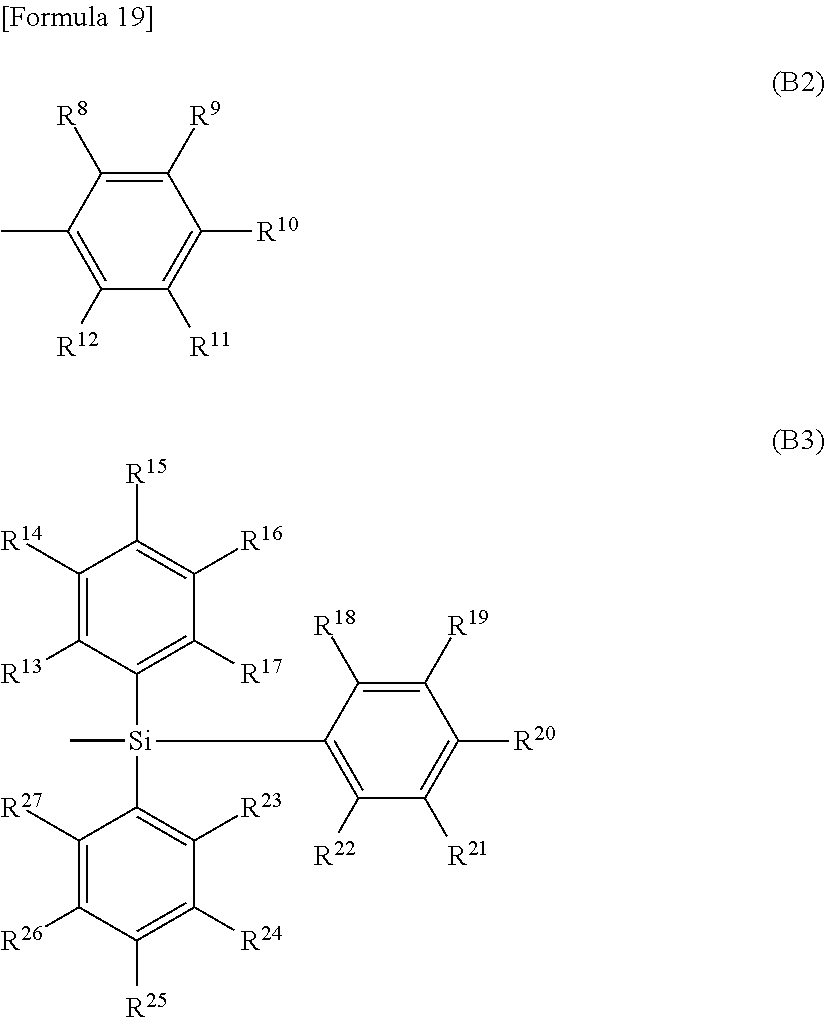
C1([R9])=C([R8])C(C)=C([R12])C([R11])=C1[R10].C1([R19])=C([R18])C([Si](C2=C([R17])C([R16])=C([R15])C([R14])=C2[R13])(C2=C([R23])C([R24])=C([R25])C([R26])=C2[R27])C)=C([R22])C([R21])=C1[R20]
